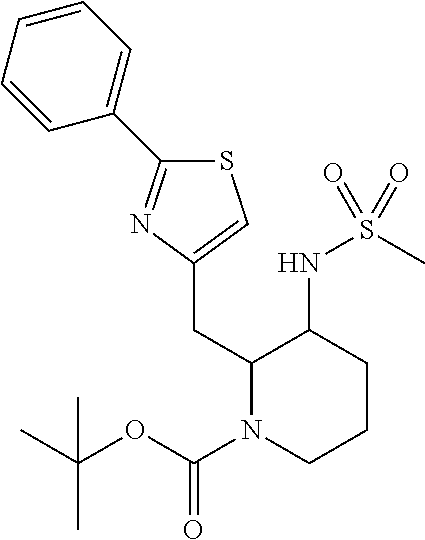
C1(CC2=CSC(C3=CC=CC=C3)=N2)N(C(OC(C)(C)C)=O)CCCC1NS(C)(=O)=O
